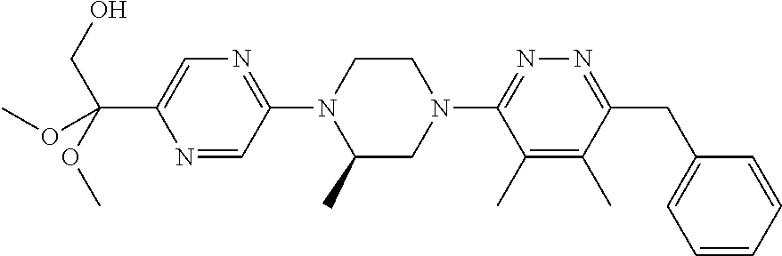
N1=CC(N2C(C)CN(C3=NN=C(CC4=CC=CC=C4)C(C)=C3C)CC2)=NC=C1C(OC)(CO)OC
